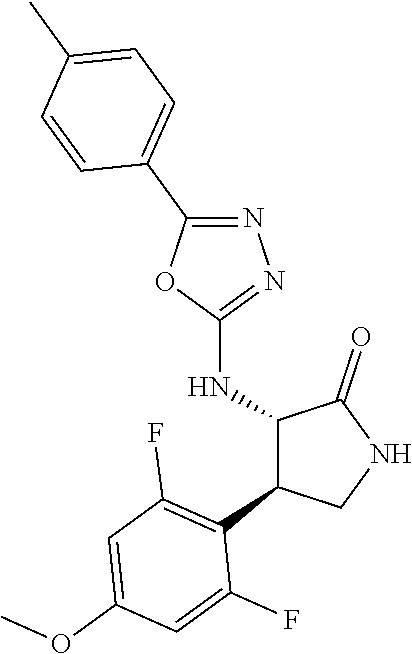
C1(NC2C(C3=C(F)C=C(OC)C=C3F)CNC2=O)=NN=C(C2=CC=C(C)C=C2)O1
